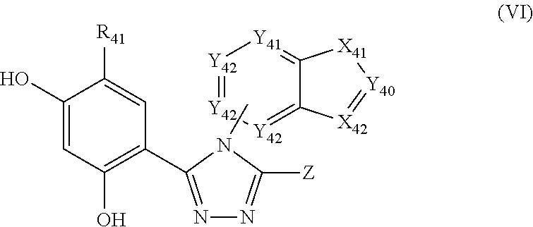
[Y42]1=[Y42][Y42]=C2C(=[Y41]1)[X41][Y40]=[X42]2.CN1C([Z])=NN=C1C1=C(O)C=C(O)C([R41])=C1
